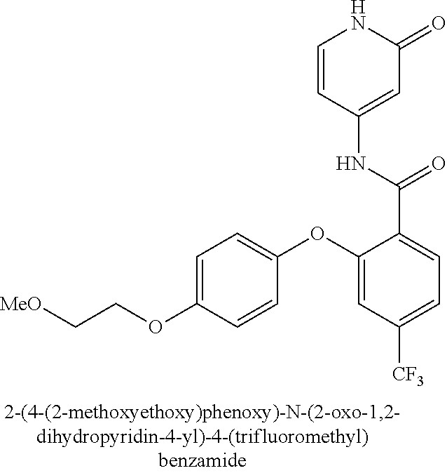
C1=CC(NC(C2=CC=C([CF3])C=C2OC2=CC=C(OCC[MeO])C=C2)=O)=CC(=O)N1
